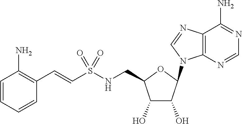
C1(O)C(O)C(N2C3=C(C(N)=NC=N3)N=C2)OC1CNS(C=CC1=C(N)C=CC=C1)(=O)=O
